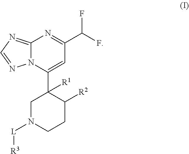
C12=NC=NN1C(C1([R1])CN([L][R3])CCC1[R2])=CC(C(F)F)=N2
